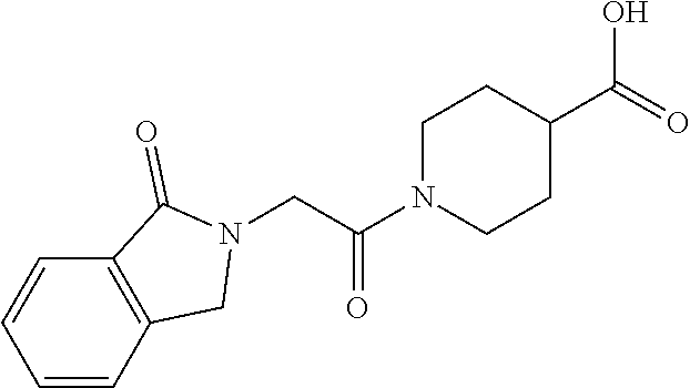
C12=C(C=CC=C1)C(=O)N(CC(N1CCC(C(=O)O)CC1)=O)C2
